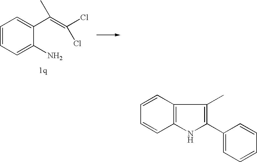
C1=CC2=C(C=C1)NC(C1=CC=CC=C1)=C2C.C1=CC=C(N)C(C(=C(Cl)Cl)C)=C1
